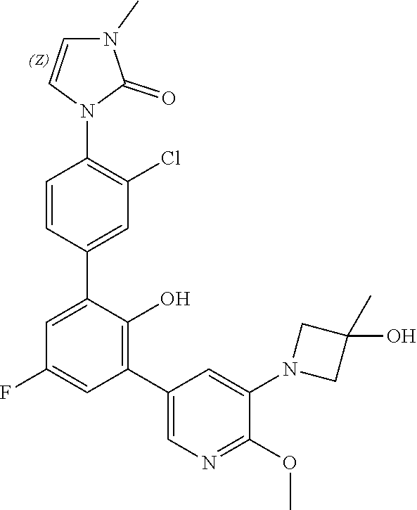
C1=CC(C2=CC(F)=CC(C3=CN=C(OC)C(N4CC(C)(O)C4)=C3)=C2O)=CC(Cl)=C1N1C(=O)N(C)C=C1
